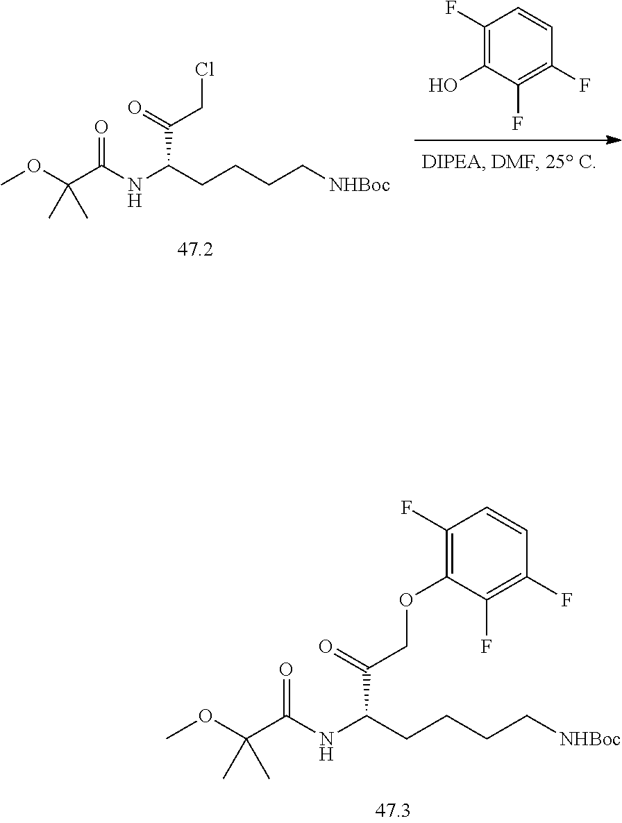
[NHBoc]CCCCC(C(=O)COC1=C(F)C=CC(F)=C1F)NC(C(OC)(C)C)=O.[NHBoc]CCCCC(C(=O)CCl)NC(C(OC)(C)C)=O.OC1=C(F)C=CC(F)=C1F
